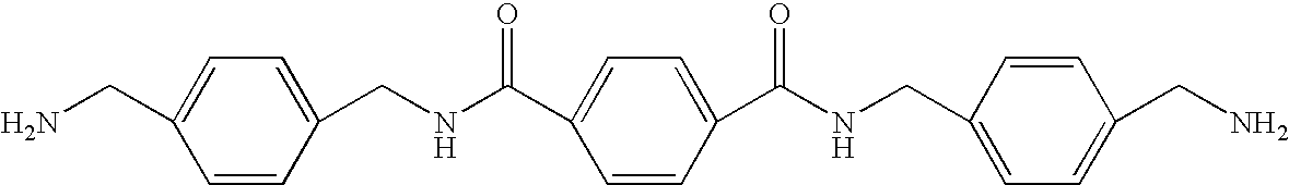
C1=CC(CNC(C2=CC=C(C(NCC3=CC=C(CN)C=C3)=O)C=C2)=O)=CC=C1CN
